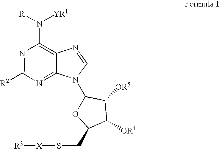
N1=C([R2])N=C2C(=C1N([R])[YR1])N=CN2C1OC(CS[X][R3])C([OR4])C1[OR5]
